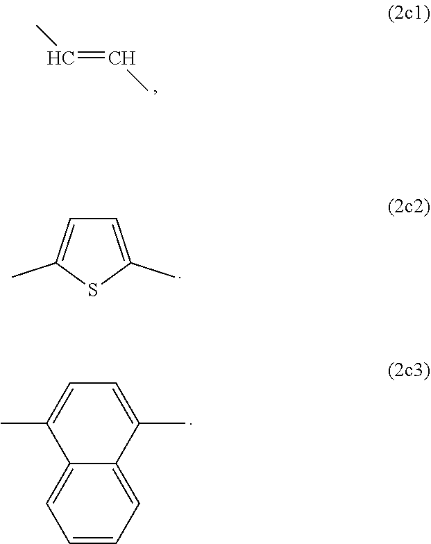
C(=CC)C.C1=C(C)SC(C)=C1.C12=CC=CC=C1C(C)=CC=C2C
